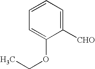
C1=CC=C(OCC)C([CHO])=C1
